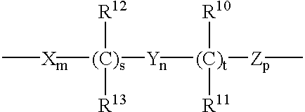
C[Xm][(C)s]([R12])([R13])[Yn][(C)t]([R10])([R11])[Zp]C
